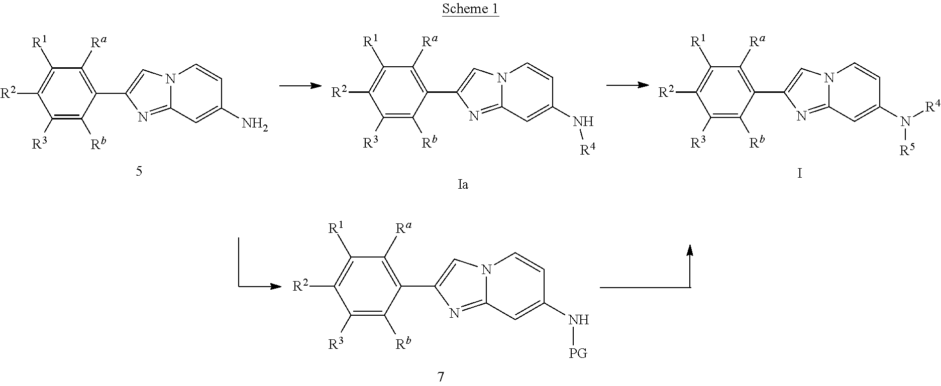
C1([Ra])=C(C2=CN3C(=N2)C=C(N[R4])C=C3)C([Rb])=C([R3])C([R2])=C1[R1].C1([Ra])=C(C2=CN3C(=N2)C=C(N([R5])[R4])C=C3)C([Rb])=C([R3])C([R2])=C1[R1].I.C1([Ra])=C(C2=CN3C(=N2)C=C(N)C=C3)C([Rb])=C([R3])C([R2])=C1[R1].C1([Ra])=C(C2=CN3C(=N2)C=C(N[PG])C=C3)C([Rb])=C([R3])C([R2])=C1[R1]
